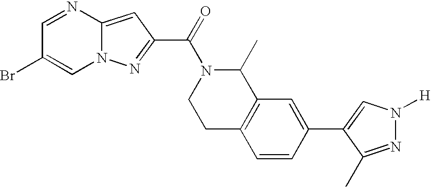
C1=NC2=CC(C(=O)N3CCC4=C(C3C)C=C(C3=CN([H])N=C3C)C=C4)=NN2C=C1Br
